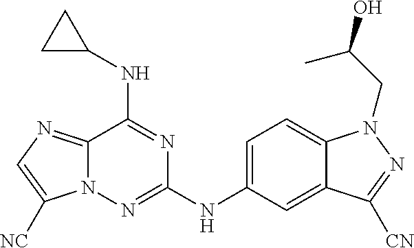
C12=NC=C([NC])N1N=C(NC1=CC=C3C(=C1)C([CN])=NN3CC(O)C)N=C2NC1CC1
